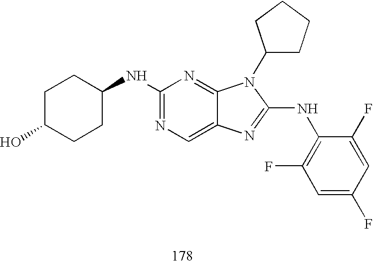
C1(NC2CCC(O)CC2)=NC=C2C(=N1)N(C1CCCC1)C(NC1=C(F)C=C(F)C=C1F)=N2
